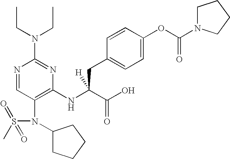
N1=CC(N(S(C)(=O)=O)C2CCCC2)=C(NC(C(O)=O)(CC2=CC=C(OC(N3CCCC3)=O)C=C2)[H])N=C1N(CC)CC
